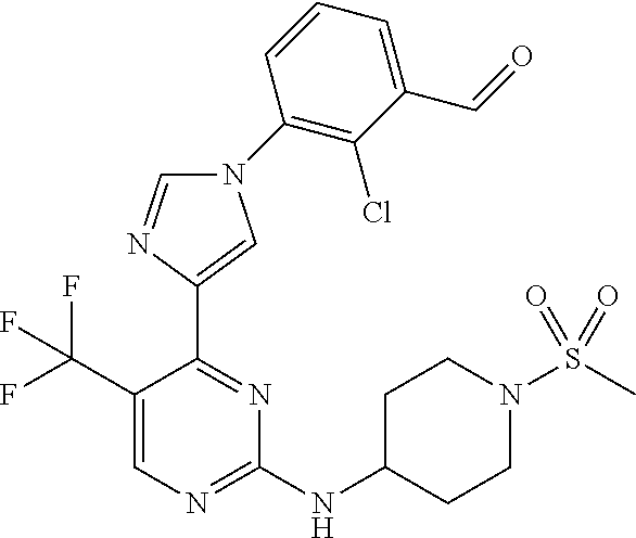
C1(NC2CCN(S(C)(=O)=O)CC2)=NC=C(C(F)(F)F)C(C2=CN(C3=C(Cl)C(C=O)=CC=C3)C=N2)=N1
